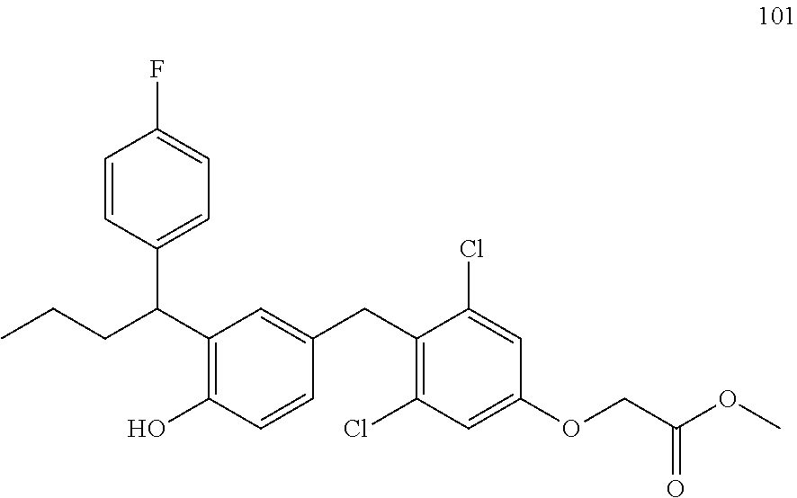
C1=CC(C(CCC)C2=C(O)C=CC(CC3=C(Cl)C=C(OCC(OC)=O)C=C3Cl)=C2)=CC=C1F
